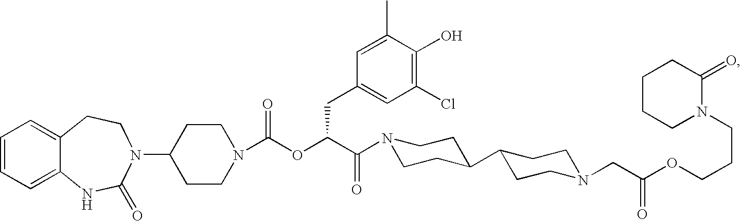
C1=CC=C2C(=C1)CCN(C1CCN(C(OC(C(=O)N3CCC(C4CCN(CC(OCCCN5C(=O)CCCC5)=O)CC4)CC3)CC3=CC(Cl)=C(O)C(C)=C3)=O)CC1)C(=O)N2
